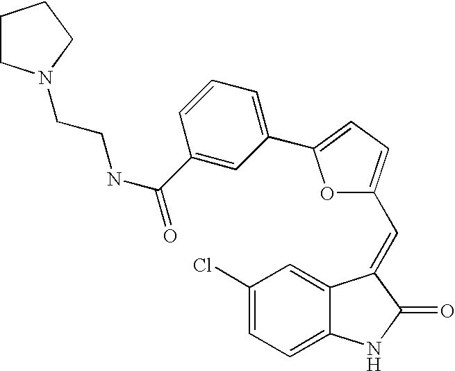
C1(Cl)=CC=C2C(=C1)C(=CC1=CC=C(C3=CC=CC(C(NCCN4CCCC4)=O)=C3)O1)C(=O)N2
